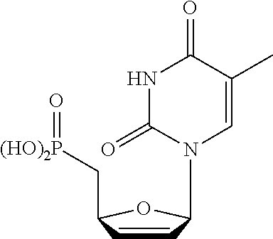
C1=CC(C[P(OH)2]=O)OC1N1C=C(C)C(=O)NC1=O
